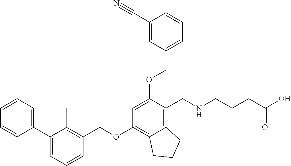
C1=CC=C(C2=CC=CC(COC3=C4C(=C(CNCCCC(O)=O)C(OCC5=CC=CC(C#N)=C5)=C3)CCC4)=C2C)C=C1
